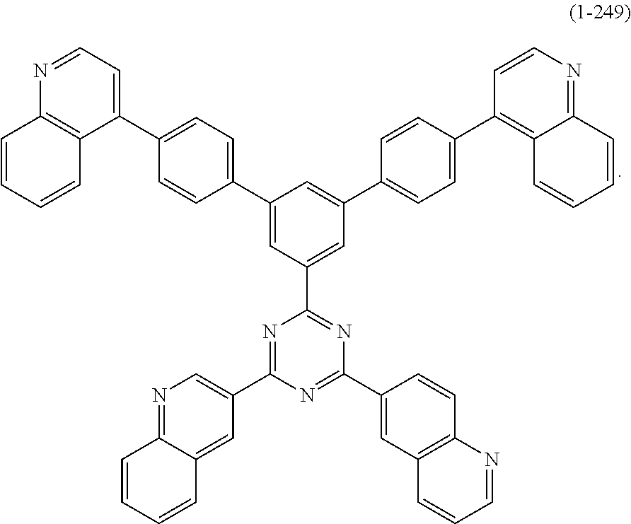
N1=C(C2=CN=C3C(=C2)C=CC=C3)N=C(C2=CC3=C(C=C2)N=CC=C3)N=C1C1=CC(C2=CC=C(C3=C4C(=NC=C3)C=CC=C4)C=C2)=CC(C2=CC=C(C3=CC=NC4=C3C=CC=C4)C=C2)=C1
